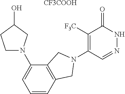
C1([F3C])=C(N2CC3=C(C(N4CCC(O)C4)=CC=C3)C2)C=NNC1=O.[CF3COOH]
